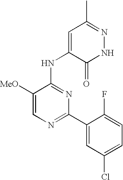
C1=C([MeO])C(NC2=CC(C)=NNC2=O)=NC(C2=CC(Cl)=CC=C2F)=N1
